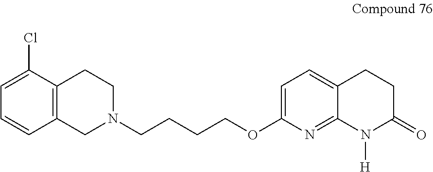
C1=C(OCCCCN2CC3=C(CC2)C(Cl)=CC=C3)N=C2C(=C1)CCC(=O)N2[H]
